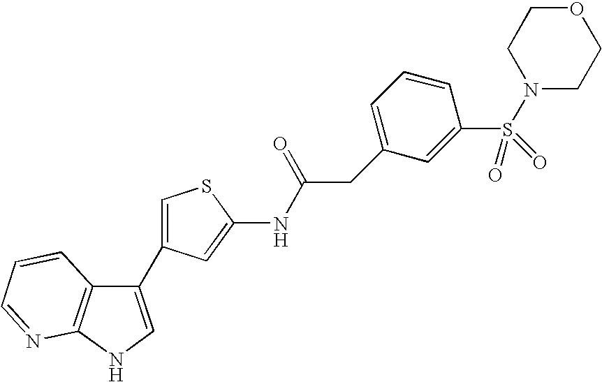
C1(C2=CSC(NC(CC3=CC=CC(S(N4CCOCC4)(=O)=O)=C3)=O)=C2)=CNC2=C1C=CC=N2
